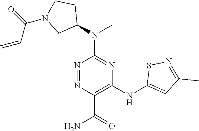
N(C1=NC(NC2=CC(C)=NS2)=C(C(=O)N)N=N1)(C)C1CCN(C(=O)C=C)C1
